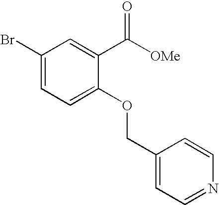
C1(Br)=CC=C(OCC2=CC=NC=C2)C(C([OMe])=O)=C1
